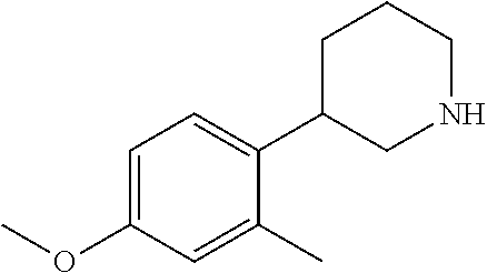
C1=C(OC)C=C(C)C(C2CNCCC2)=C1
